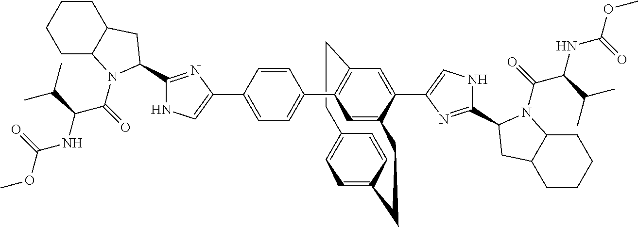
C1=C2C=CC(=C1)CCC1=CC(C3=CC=C(C4=CNC(C5N(C(C(NC(OC)=O)C(C)C)=O)C6CCCCC6C5)=N4)C=C3)=C(C=C1C1=CNC(C3N(C(C(NC(OC)=O)C(C)C)=O)C4CCCCC4C3)=N1)CC2
